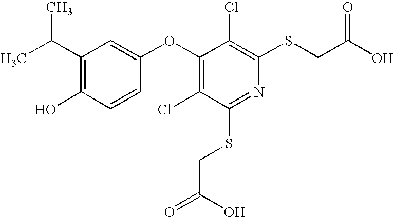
OC1=C(C(C)C)C=C(OC2=C(Cl)C(SCC(=O)O)=NC(SCC(O)=O)=C2Cl)C=C1
